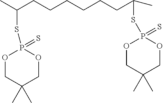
O1CC(C)(C)COP1(=S)SC(C)CCCCCCC(C)SP1(=S)OCC(C)(C)CO1
